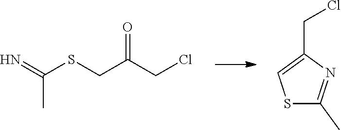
C(C)(=N)SCC(CCl)=O.S1C(C)=NC(CCl)=C1
